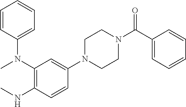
C1N(C2=CC(N(C3=CC=CC=C3)C)=C(NC)C=C2)CCN(C(=O)C2=CC=CC=C2)C1
